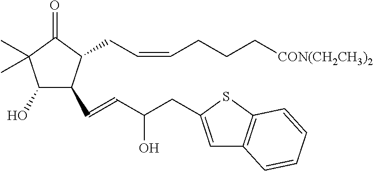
C1(O)C(C=CC(CC2=CC3=C(S2)C=CC=C3)O)C(CC=CCCC[CON(CH2CH3)2])C(=O)C1(C)C
